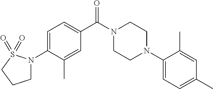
C1=C(N2CCCS2(=O)=O)C(C)=CC(C(N2CCN(C3=CC=C(C)C=C3C)CC2)=O)=C1
